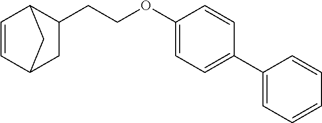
C1=C(C2=CC=CC=C2)C=CC(OCCC2C3C=CC(C3)C2)=C1
